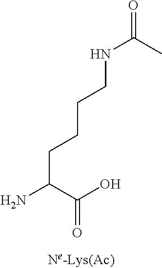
O=C(C)NCCCCC(N)C(O)=O
